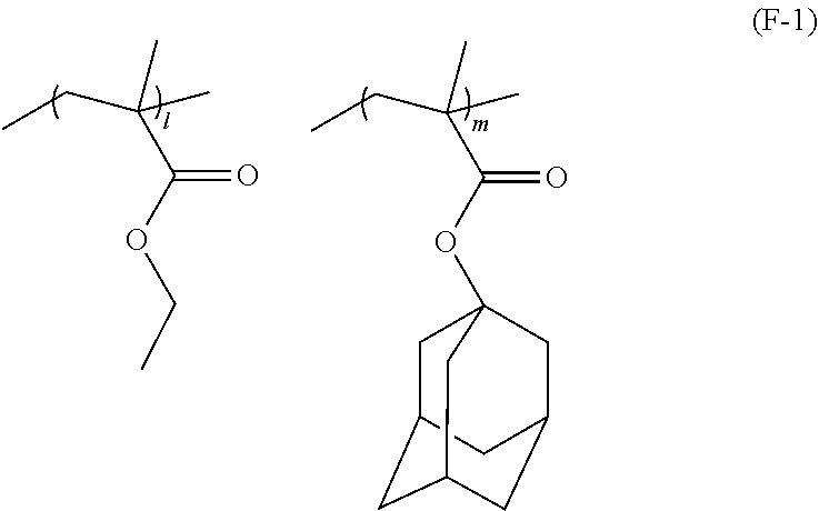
CCOC(C(C)(C)CC)=O.O(C(C(C)(C)CC)=O)C12CC3CC(CC(C1)C3)C2
